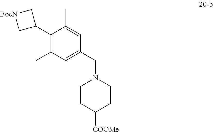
C1(C2C[BocN]C2)=C(C)C=C(CN2CCC([COOMe])CC2)C=C1C
